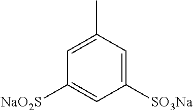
C1=C(C)C=C([SO3Na])C=C1[NaO2S]
